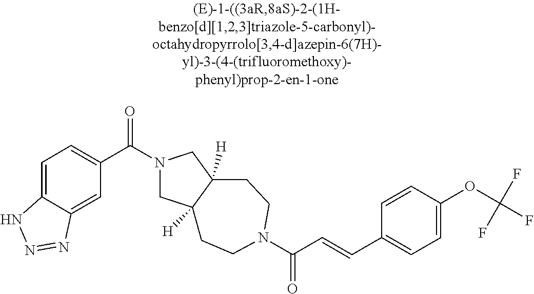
C1=C2C(=CC=C1C(=O)N1CC3([H])C([H])(C1)CCN(C(=O)C=CC1=CC=C(OC(F)(F)F)C=C1)CC3)NN=N2
